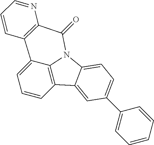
C1=CC2=C3C(=C1)C1=C(C(=O)N3C3=CC=C(C4=CC=CC=C4)C=C23)N=CC=C1
